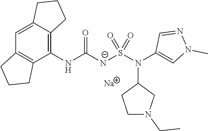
[Na].C1(NC(=O)[N-]S(N(C2=CN(C)N=C2)C2CCN(CC)C2)(=O)=O)=C2C(=CC3=C1CCC3)CCC2
